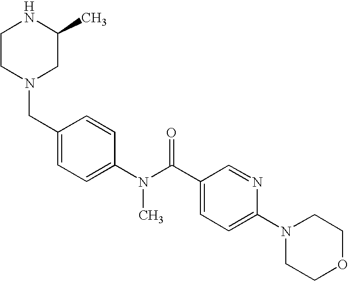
N1CCN(CC2=CC=C(N(C(C3=CC=C(N4CCOCC4)N=C3)=O)C)C=C2)CC1C
